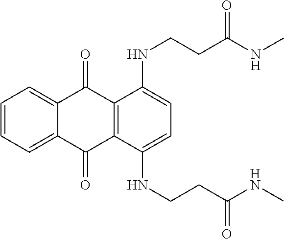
C1=CC=C2C(=C1)C(=O)C1=C(C2=O)C(NCCC(NC)=O)=CC=C1NCCC(NC)=O
